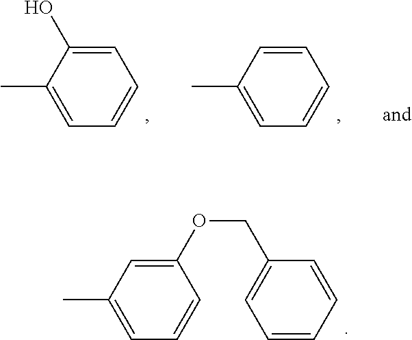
C1=CC=CC=C1COC1=CC(C)=CC=C1.C1=C(O)C(C)=CC=C1.C1=CC(C)=CC=C1
